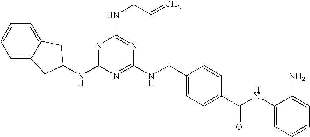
C1(NCC2=CC=C(C(NC3=CC=CC=C3N)=O)C=C2)=NC(NC2CC3=CC=CC=C3C2)=NC(NCC=C)=N1
